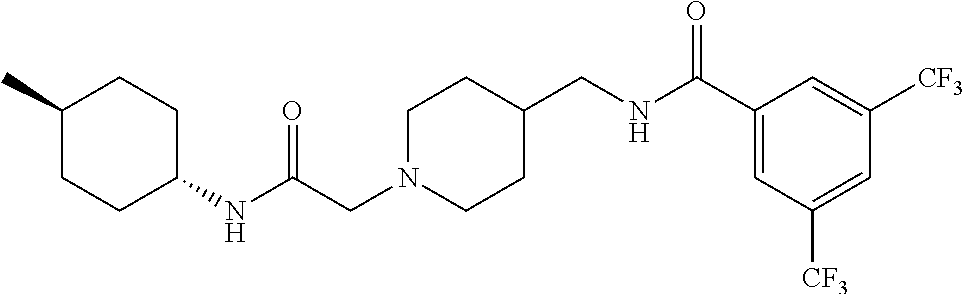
C1(C)CCC(NC(CN2CCC(CNC(C3=CC([CF3])=CC([CF3])=C3)=O)CC2)=O)CC1
